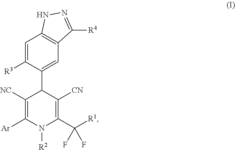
C1=C([R3])C(C2C([NC])=C([Ar])N([R2])C(C([R1])(F)F)=C2[CN])=CC2=C1NN=C2[R4]
